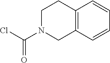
C(=O)(Cl)N1CC2=C(CC1)C=CC=C2
